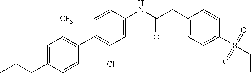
C1=C(CC(C)C)C=CC(C2=C(Cl)C=C(NC(CC3=CC=C(S(CC)(=O)=O)C=C3)=O)C=C2)=C1[CF3]
